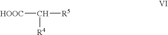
[HOOC]C([R5])[R4]
